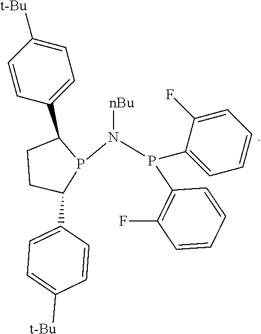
N(P1C(C2=CC=C([t-Bu])C=C2)CCC1C1=CC=C([t-Bu])C=C1)(P(C1=C(F)C=CC=C1)C1=CC=CC=C1F)[nBu]
